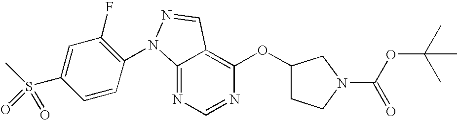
C12=NC=NC(OC3CCN(C(OC(C)(C)C)=O)C3)=C1C=NN2C1=C(F)C=C(S(C)(=O)=O)C=C1
